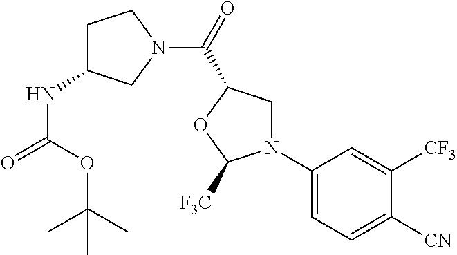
C(N1CCC(NC(=O)OC(C)(C)C)C1)(=O)C1CN(C2=CC=C([CN])C([CF3])=C2)C([F3C])O1
